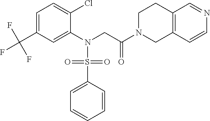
C1=C(C(F)(F)F)C=C(N(CC(N2CC3=C(C=NC=C3)CC2)=O)S(=O)(=O)C2=CC=CC=C2)C(Cl)=C1
